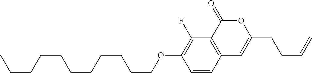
C1=CC2=C(C(F)=C1OCCCCCCCCCCC)C(=O)OC(CCC=C)=C2
